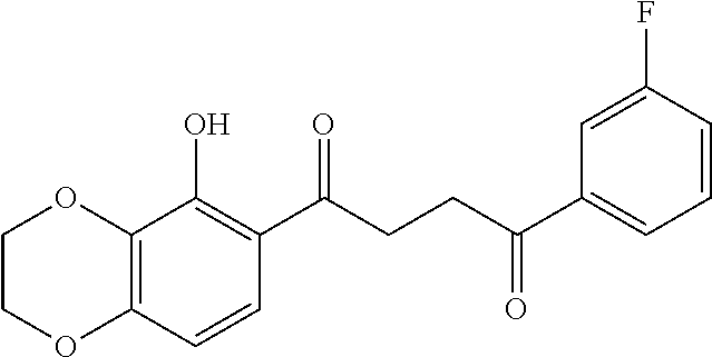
C12=C(C=CC(C(CCC(C3=CC=CC(F)=C3)=O)=O)=C1O)OCCO2
